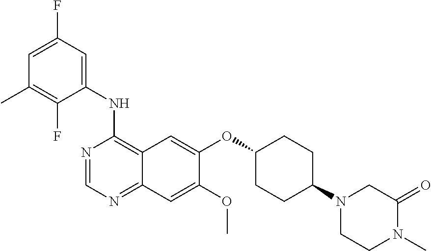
C1(NC2=C3C(=NC=N2)C=C(OC)C(OC2CCC(N4CCN(C)C(=O)C4)CC2)=C3)=CC(F)=CC(C)=C1F
